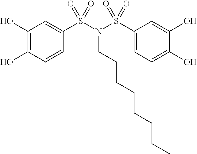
C1(O)=C(O)C=CC(S(N(CCCCCCCC)S(C2=CC=C(O)C(O)=C2)(=O)=O)(=O)=O)=C1
